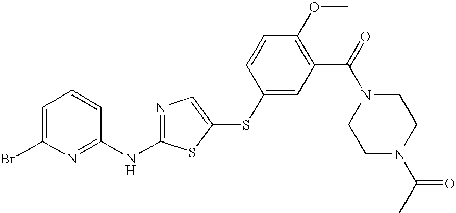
C1=C(Br)N=C(NC2=NC=C(SC3=CC(C(=O)N4CCN(C(C)=O)CC4)=C(OC)C=C3)S2)C=C1
